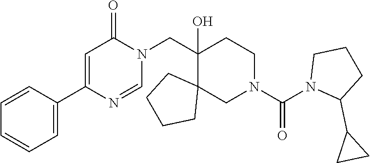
C1(CN2C(=O)C=C(C3=CC=CC=C3)N=C2)(O)C2(CN(C(N3C(C4CC4)CCC3)=O)CC1)CCCC2
